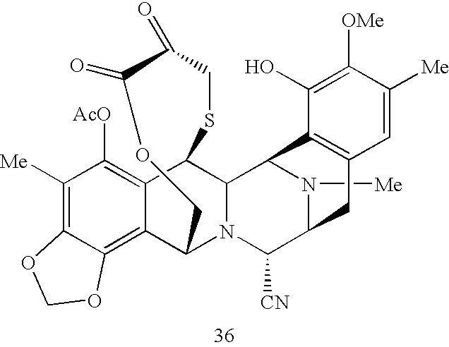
N1([Me])C2C([CN])N3C4C5=C6C(=C([Me])C([AcO])=C5C(C3C1C1=C(C2)C=C([Me])C([OMe])=C1O)SCC(=O)C(=O)OC4)OCO6
